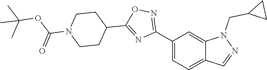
C12=CC=C(C3=NOC(C4CCN(C(=O)OC(C)(C)C)CC4)=N3)C=C1N(CC1CC1)N=C2
